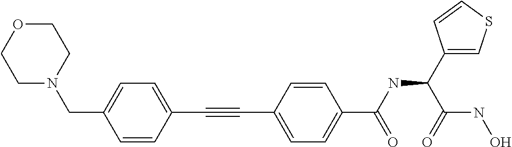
C1OCCN(CC2=CC=C(C#CC3=CC=C(C(NC(C4=CSC=C4)C(=O)NO)=O)C=C3)C=C2)C1
